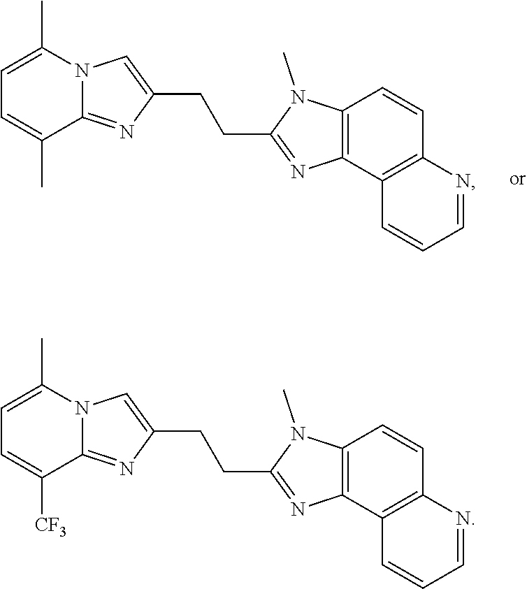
C1=C(C)N2C(=NC(CCC3=NC4=C(N3C)C=CC3=C4C=CC=N3)=C2)C(C)=C1.C1=C(C)N2C(=NC(CCC3=NC4=C(N3C)C=CC3=C4C=CC=N3)=C2)C([CF3])=C1
